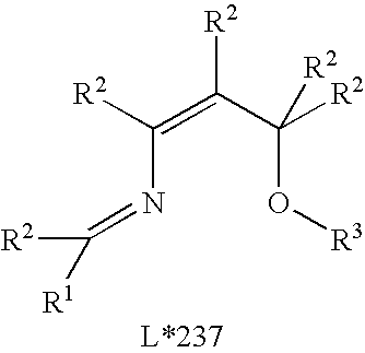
C(N=C([R2])[R1])(=C(C(O[R3])([R2])[R2])[R2])[R2]
